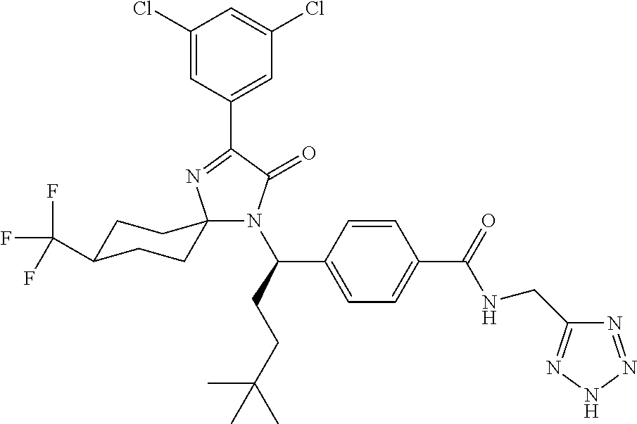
N1(C(CCC(C)(C)C)C2=CC=C(C(=O)NCC3=NNN=N3)C=C2)C(=O)C(C2=CC(Cl)=CC(Cl)=C2)=NC12CCC(C(F)(F)F)CC2
